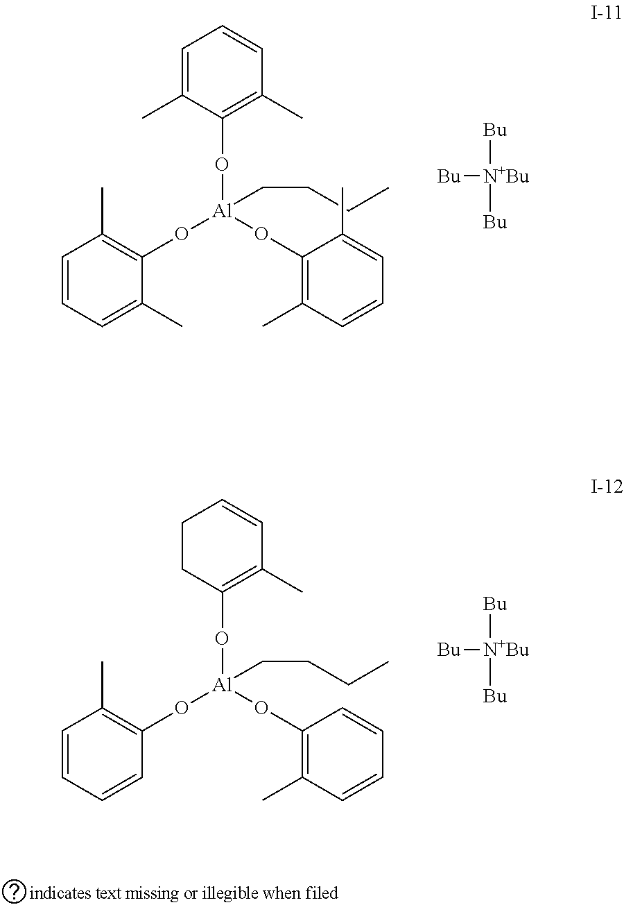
[Bu][N+Bu]([Bu])[Bu].C1=CC(C)=C(O[Al](OC2=C(C)C=CC=C2C)(OC2=C(C)C=CC=C2C)CCCC)C(C)=C1.[Bu][N+Bu]([Bu])[Bu].C1=CC(C)=C(O[Al](OC2=C(C)C=CCC2)(OC2=C(C)C=CC=C2)CCCC)C=C1
